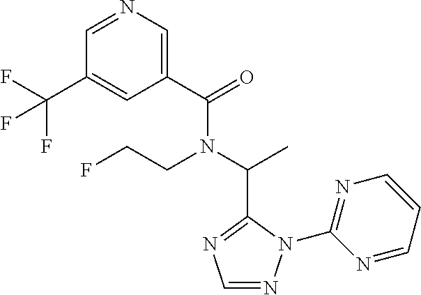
C1(C(=O)N(C(C)C2=NC=NN2C2=NC=CC=N2)CCF)=CN=CC(C(F)(F)F)=C1
